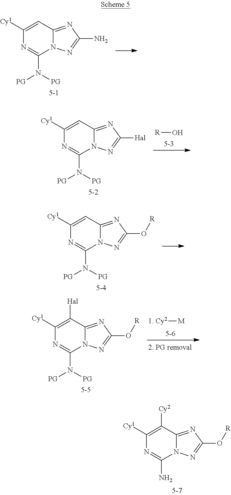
C1=C([Cy1])N=C(N([PG])[PG])N2C1=NC(N)=N2.[R]O.C1=C([Cy1])N=C(N([PG])[PG])N2C1=NC([Hal])=N2.C1=C([Cy1])N=C(N([PG])[PG])N2C1=NC(O[R])=N2.[1. Cy2][M].C1([Hal])=C([Cy1])N=C(N([PG])[PG])N2C1=NC(O[R])=N2.C1([Cy2])=C([Cy1])N=C(N)N2C1=NC(O[R])=N2
